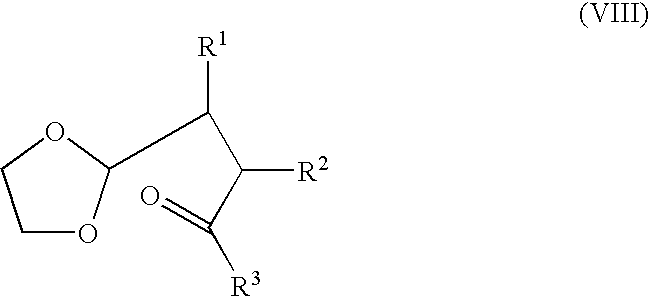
C1OC(C([R1])C(C([R3])=O)[R2])OC1
